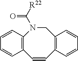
C1=CC2=C(C=C1)C#CC1=C(CN2C([R22])=O)C=CC=C1
